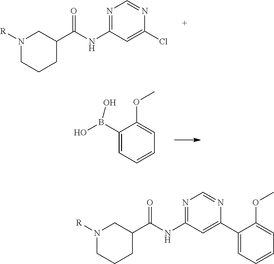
N1=C(NC(C2CN([R])CCC2)=O)C=C(Cl)N=C1.C1(B(O)O)=CC=CC=C1OC.N1=C(NC(C2CN([R])CCC2)=O)C=C(C2=CC=CC=C2OC)N=C1
